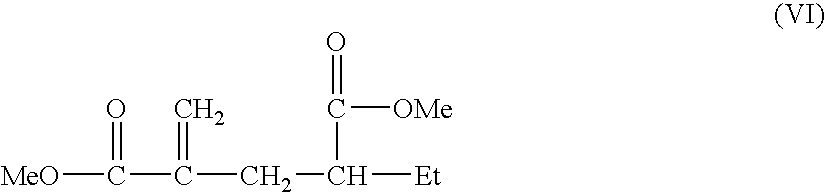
[MeO]C(C(CC(C([OMe])=O)[Et])=C)=O
